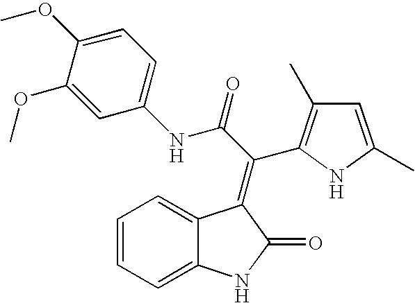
C1=C2C(=CC=C1)C(=C(C1=C(C)C=C(C)N1)C(NC1=CC=C(OC)C(OC)=C1)=O)C(=O)N2
